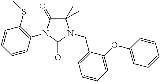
C1(C)(C)C(=O)N(C2=C(SC)C=CC=C2)C(=O)N1CC1=CC=CC=C1OC1=CC=CC=C1
